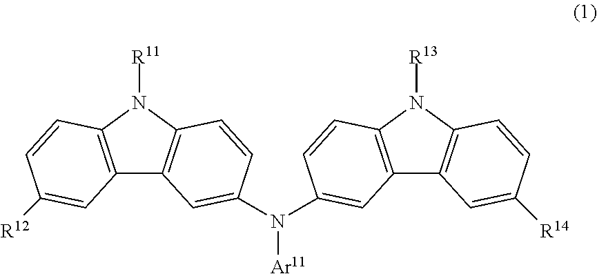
C12=C(N([R11])C3=C1C=C(N([Ar11])C1=CC4=C(N([R13])C5=C4C=C([R14])C=C5)C=C1)C=C3)C=CC([R12])=C2
